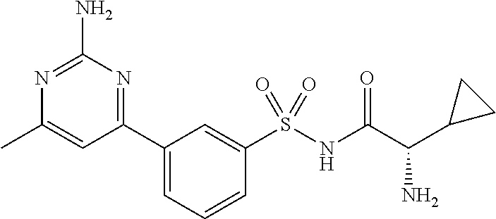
C1(C2=NC(N)=NC(C)=C2)=CC=CC(S(NC(C(C2CC2)N)=O)(=O)=O)=C1
